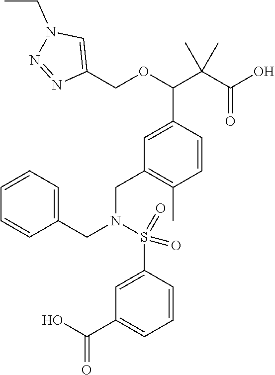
C1(COC(C(C(O)=O)(C)C)C2=CC(CN(CC3=CC=CC=C3)S(C3=CC(C(O)=O)=CC=C3)(=O)=O)=C(C)C=C2)=CN(CC)N=N1
